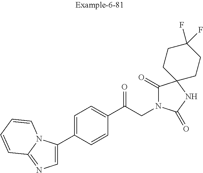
C1(C2=CN=C3N2C=CC=C3)=CC=C(C(CN2C(=O)C3(NC2=O)CCC(F)(F)CC3)=O)C=C1
